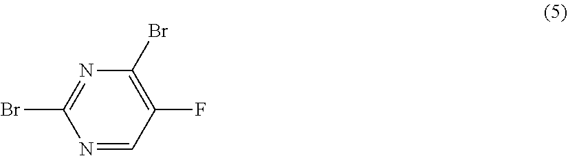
BrC1=NC(Br)=C(F)C=N1
